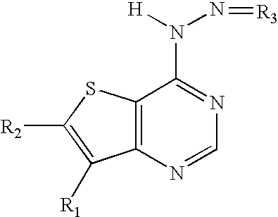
C12=C(N=CN=C1N([H])N=[R3])C([R1])=C([R2])S2
